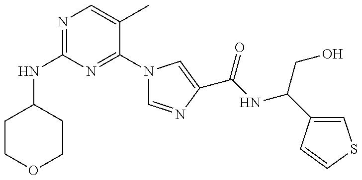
N(C1=NC=C(C)C(N2C=NC(C(=O)NC(CO)C3=CSC=C3)=C2)=N1)C1CCOCC1
